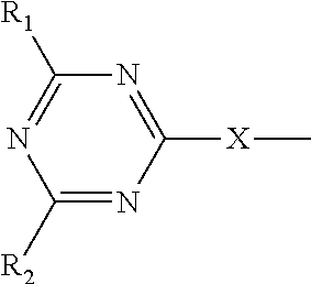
N1=C([R1])N=C([X]C)N=C1[R2]
